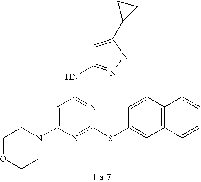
C1=C(N2CCOCC2)N=C(SC2=CC3=C(C=C2)C=CC=C3)N=C1NC1=NNC(C2CC2)=C1
